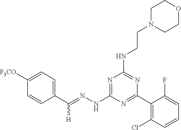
C1(C(=NNC2=NC(NCCN3CCOCC3)=NC(C3=C(Cl)C=CC=C3F)=N2)[H])=CC=C([F3CO])C=C1
